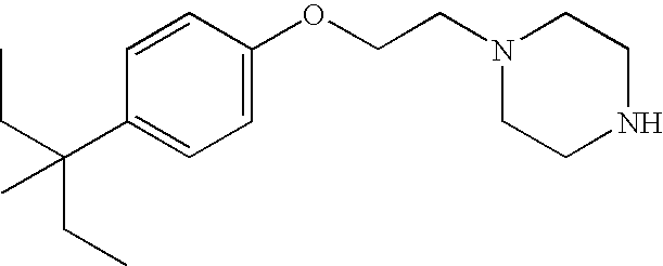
C1(C(C)(CC)CC)=CC=C(OCCN2CCNCC2)C=C1
